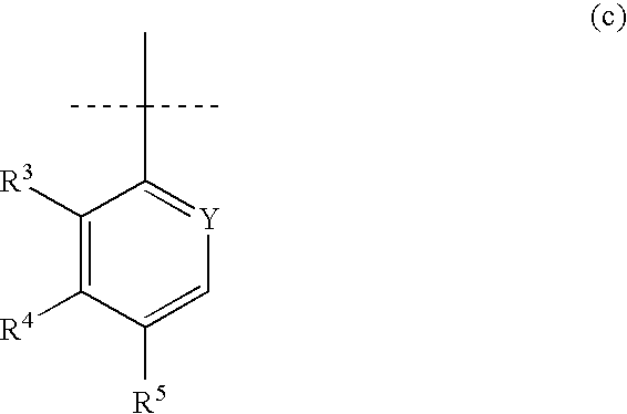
CC(C)(C)C1=[Y]C=C([R5])C([R4])=C1[R3]
